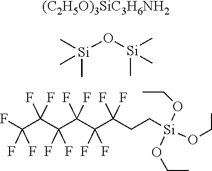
FC(C(C(C(C(C(CC[Si](OCC)(OCC)OCC)(F)F)(F)F)(F)F)(F)F)(F)F)(F)F.C[Si](O[Si](C)(C)C)(C)C.[(C2H5O)3SiC3H6NH2]
